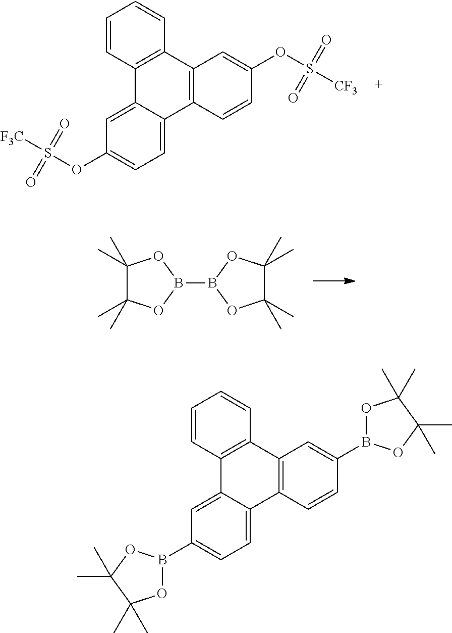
C1(C)(C)C(C)(C)OB(B2OC(C)(C)C(C)(C)O2)O1.C1=CC2=C(C=C1)C1=C(C3=CC=C(OS([F3C])(=O)=O)C=C23)C=CC(OS([CF3])(=O)=O)=C1.C1=CC2=C(C=C1)C1=C(C3=CC=C(B4OC(C)(C)C(C)(C)O4)C=C23)C=CC(B2OC(C)(C)C(C)(C)O2)=C1
